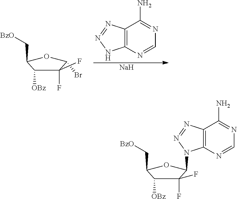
C12=C(N=NN1)C(N)=NC=N2.[Na].C1(F)(F)C([OBz])C(C[BzO])OC1Br.C1(F)(F)C([OBz])C(C[BzO])OC1N1C2=C(N=N1)C(N)=NC=N2
